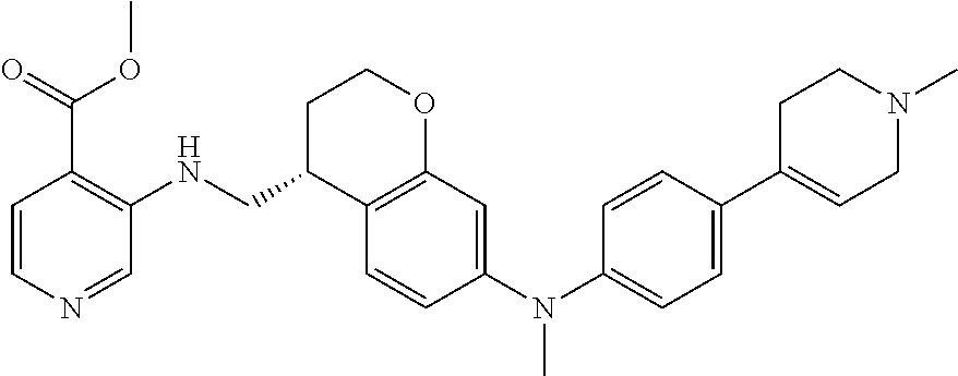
C1=CN=CC(NCC2C3=C(OCC2)C=C(N(C2=CC=C(C4=CCN(C)CC4)C=C2)C)C=C3)=C1C(=O)OC
